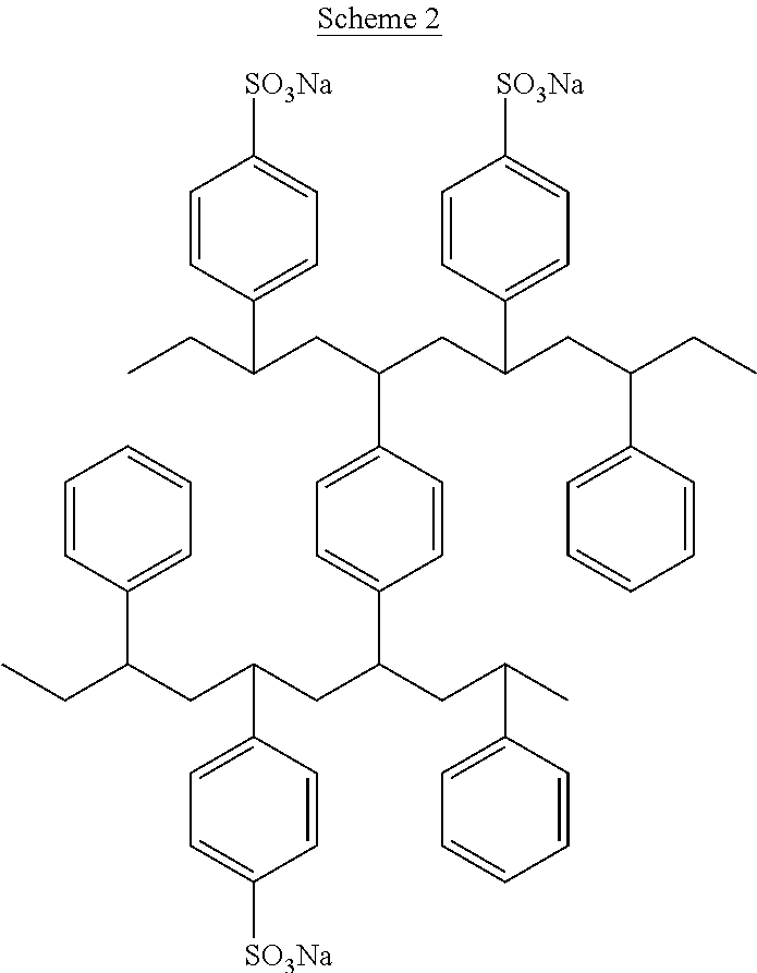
C1=CC(C(CC(CC(CC(CC)C2=CC=CC=C2)C2=CC=C([SO3Na])C=C2)C2=CC=C(C(CC(C)C3=CC=CC=C3)CC(CC(CC)C3=CC=CC=C3)C3=CC=C([SO3Na])C=C3)C=C2)CC)=CC=C1[SO3Na]
